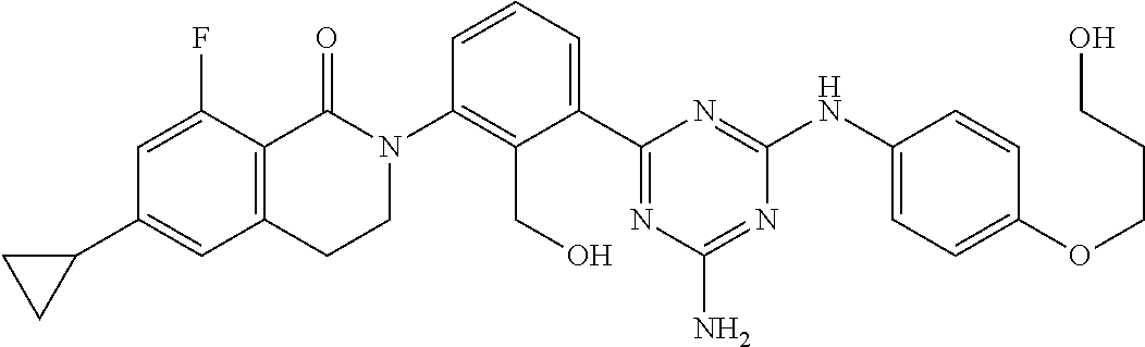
N1(C2=C(CO)C(C3=NC(N)=NC(NC4=CC=C(OCCCO)C=C4)=N3)=CC=C2)C(=O)C2=C(CC1)C=C(C1CC1)C=C2F
